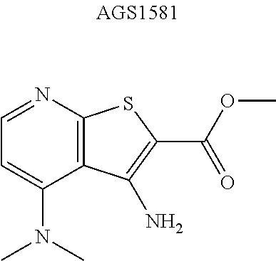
C1=C(N(C)C)C2=C(N=C1)SC(C(OC)=O)=C2N
